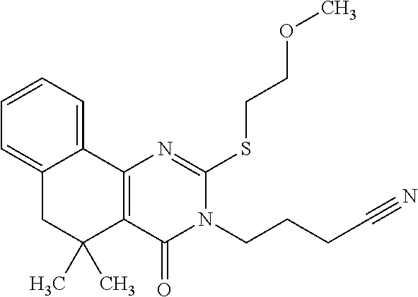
C12=CC=CC=C1CC(C)(C)C1=C2N=C(SCCOC)N(CCCC#N)C1=O
